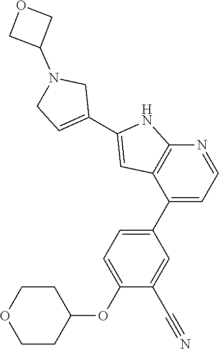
N1=CC=C(C2=CC=C(OC3CCOCC3)C(C#N)=C2)C2=C1NC(C1=CCN(C3COC3)C1)=C2
